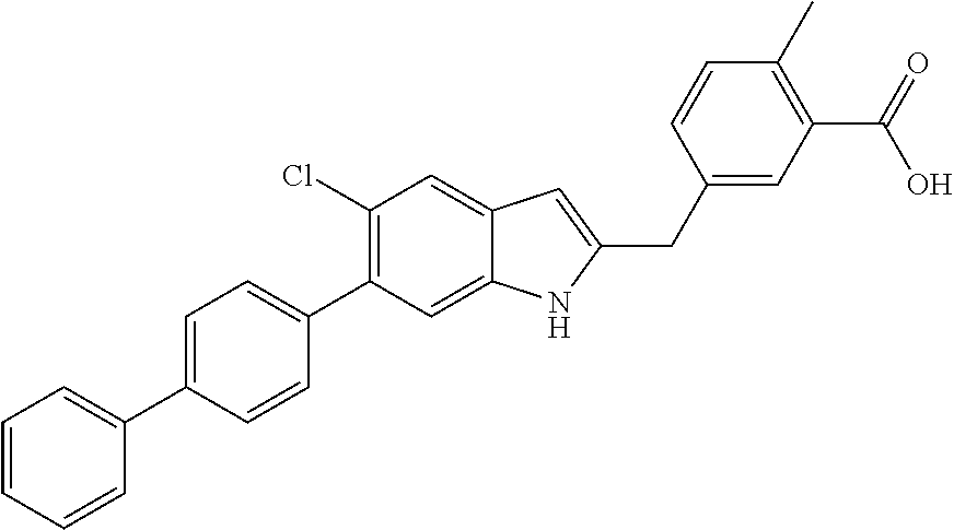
C1(Cl)=C(C2=CC=C(C3=CC=CC=C3)C=C2)C=C2C(=C1)C=C(CC1=CC(C(=O)O)=C(C)C=C1)N2
